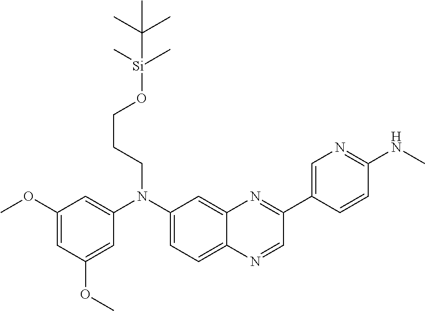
C1(OC)=CC(OC)=CC(N(C2=CC=C3C(=C2)N=C(C2=CN=C(NC)C=C2)C=N3)CCCO[Si](C)(C)C(C)(C)C)=C1
